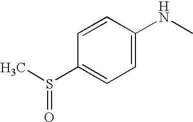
C1(S(C)=O)=CC=C(NC)C=C1
